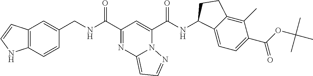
C(C1=NC2=CC=NN2C(C(NC2C3=CC=C(C(=O)OC(C)(C)C)C(C)=C3CC2)=O)=C1)(=O)NCC1=CC2=C(C=C1)NC=C2
